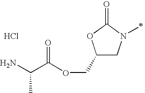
C1(COC(C(N)C)=O)CN(C)C(=O)O1.Cl
